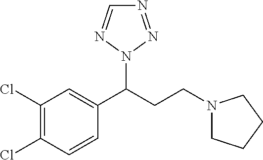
C1(Cl)=C(Cl)C=CC(C(CCN2CCCC2)N2N=NC=N2)=C1
